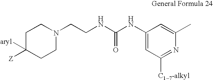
C1CN(CCNC(NC2=CC([C17-alkyl])=NC(C)=C2)=O)CCC1([Z])[aryl]
